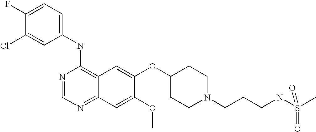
C1=C(Cl)C(F)=CC=C1NC1=C2C(=NC=N1)C=C(OC)C(OC1CCN(CCCNS(C)(=O)=O)CC1)=C2
